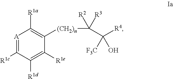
[A]1=C([R1c])C([R1d])=C([R1e])C([(CH2)n]C([R2])([R3])C([R4])([F3C])O)=C1[R1a]
